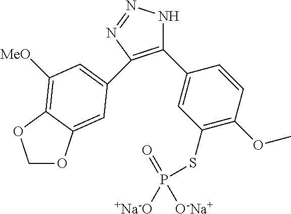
C1(C2=CC(SP(=O)([+Na-O])[O-Na+])=C(OC)C=C2)=C(C2=CC([MeO])=C3C(=C2)OCO3)N=NN1
